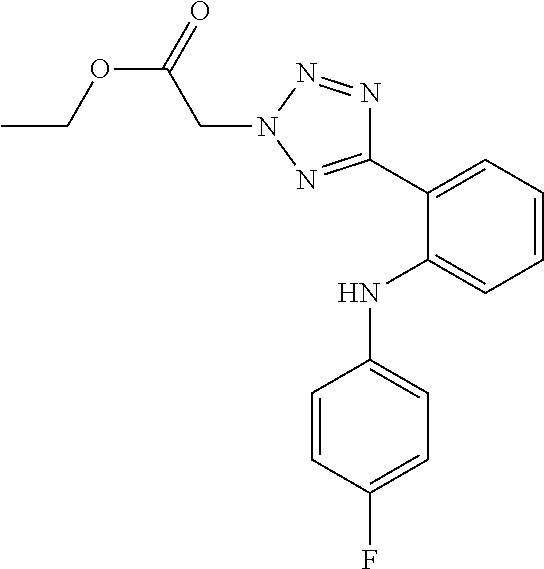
C1=CC(F)=CC=C1NC1=CC=CC=C1C1=NN(CC(OCC)=O)N=N1
